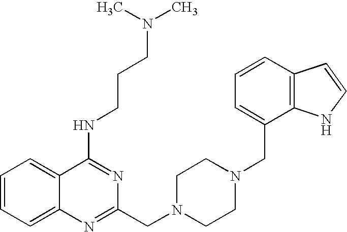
C12=CC=CC=C1C(NCCCN(C)C)=NC(CN1CCN(CC3=CC=CC4=C3NC=C4)CC1)=N2
